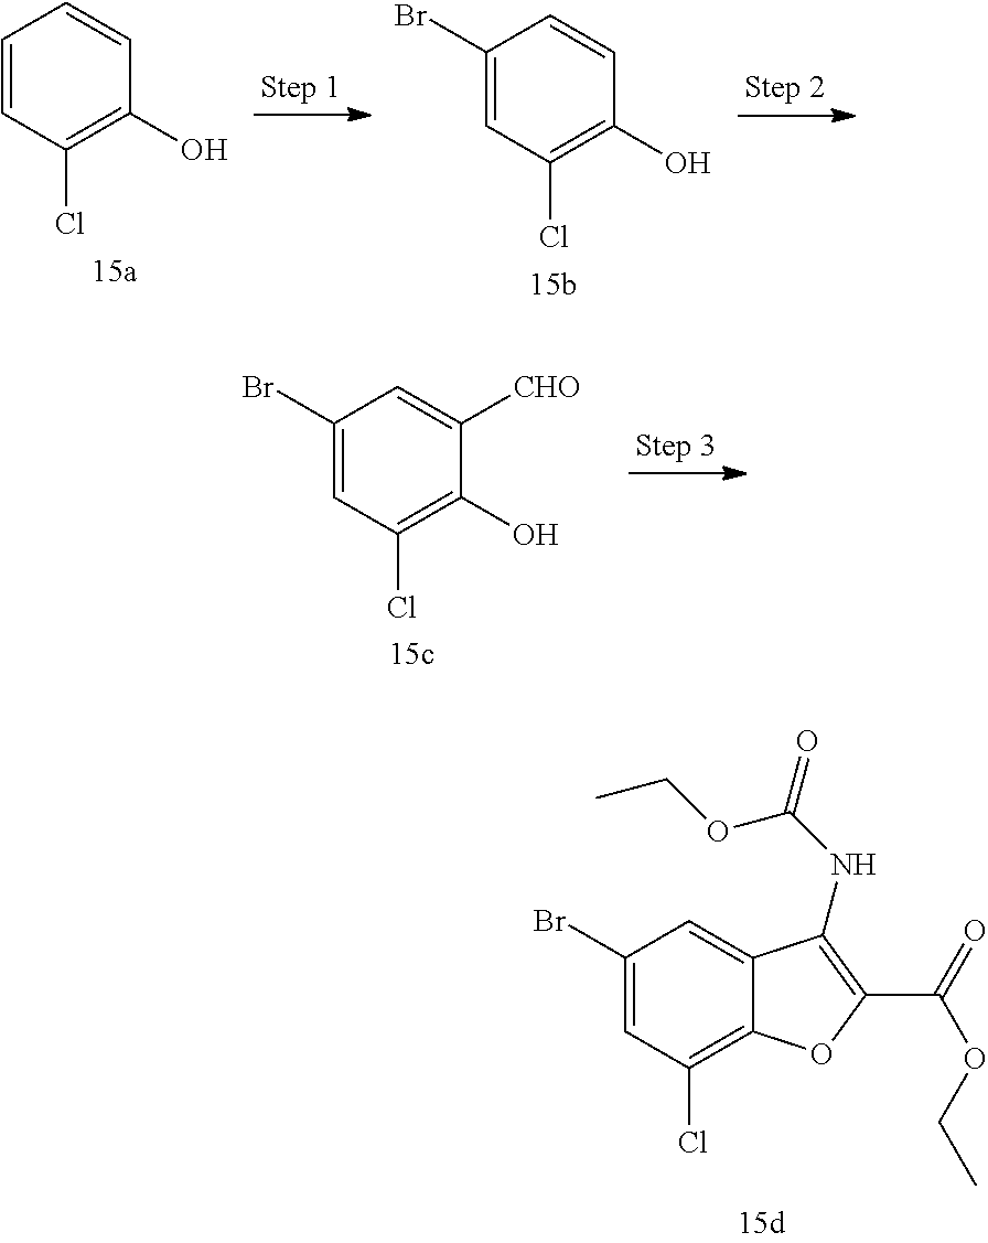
C1(Br)=CC(Cl)=C2C(=C1)C(NC(=O)OCC)=C(C(=O)OCC)O2.C1=CC(Cl)=C(O)C=C1.C1(Br)=CC(Cl)=C(O)C=C1.C1(Br)=CC(Cl)=C(O)C([CHO])=C1
